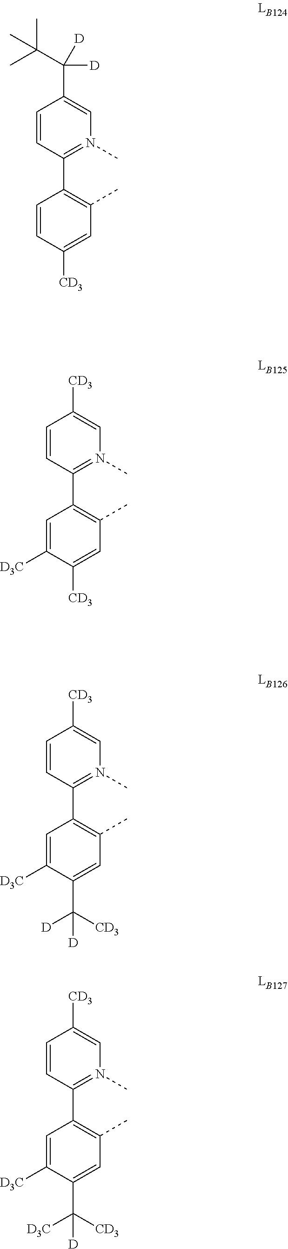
C1=CC([CD3])=CC(C)=C1C1=N(C)C=C(C(C(C)(C)C)([D])[D])C=C1.C1=C([D3C])C([CD3])=CC(C)=C1C1=N(C)C=C([CD3])C=C1.C1=C([D3C])C(C([CD3])([D])[D])=CC(C)=C1C1=N(C)C=C([CD3])C=C1.C1=C([D3C])C(C([CD3])([D3C])[D])=CC(C)=C1C1=N(C)C=C([CD3])C=C1
